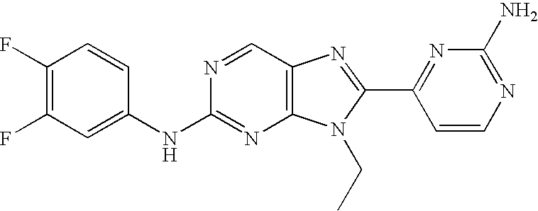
C1(F)=C(F)C=C(NC2=NC3=C(C=N2)N=C(C2=NC(N)=NC=C2)N3CC)C=C1
